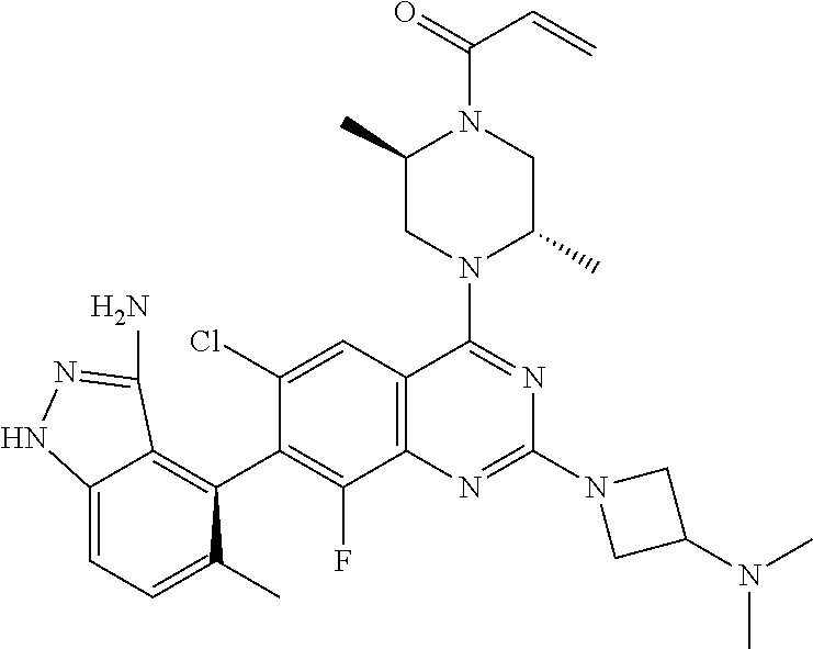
C12=C(C=C(Cl)C(C3=C4C(=CC=C3C)NN=C4N)=C1F)C(N1C(C)CN(C(C=C)=O)C(C)C1)=NC(N1CC(N(C)C)C1)=N2
